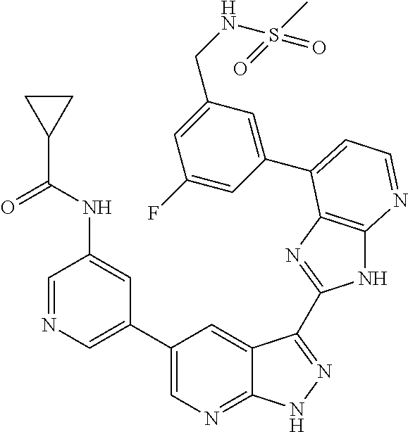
C1=NC=C(C2=CN=C3C(=C2)C(C2=NC4=C(N2)N=CC=C4C2=CC(CNS(C)(=O)=O)=CC(F)=C2)=NN3)C=C1NC(C1CC1)=O
